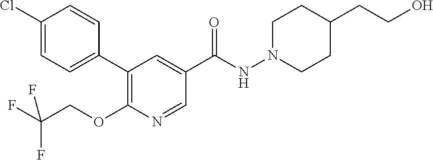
C1(C2=CC=C(Cl)C=C2)=C(OCC(F)(F)F)N=CC(C(NN2CCC(CCO)CC2)=O)=C1
